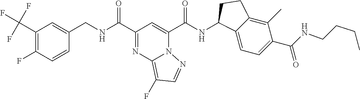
C1(C(F)(F)F)=C(F)C=CC(CNC(=O)C2=NC3=C(F)C=NN3C(C(NC3C4=CC=C(C(NCCCC)=O)C(C)=C4CC3)=O)=C2)=C1
